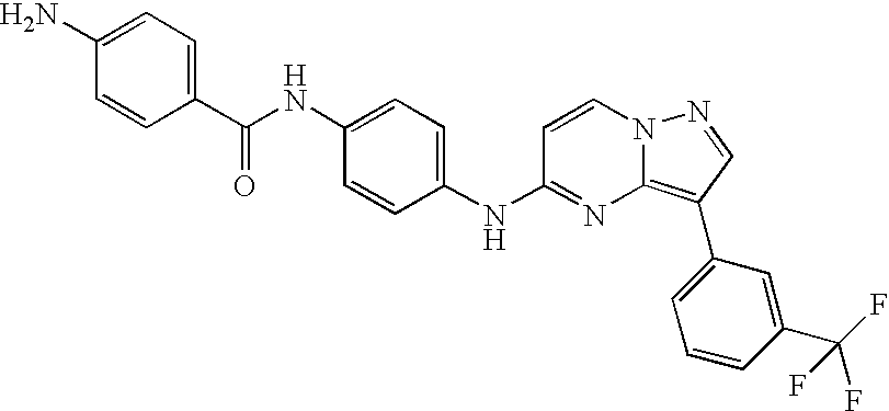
C1(NC(C2=CC=C(N)C=C2)=O)=CC=C(NC2=NC3=C(C4=CC=CC(C(F)(F)F)=C4)C=NN3C=C2)C=C1
